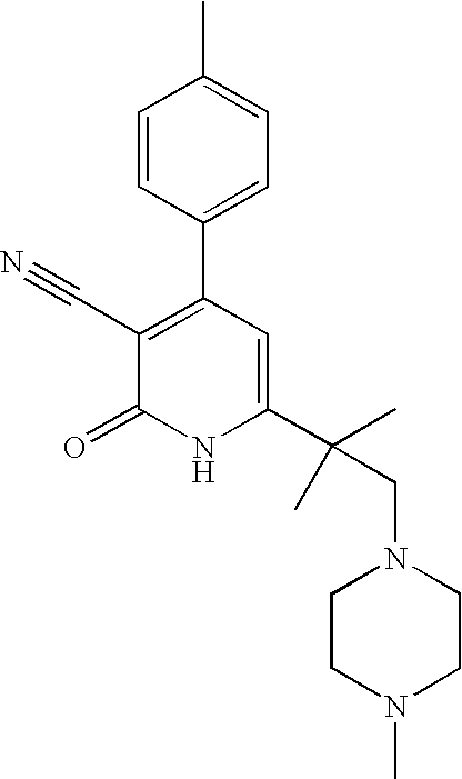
C1=CC(C2=C(C#N)C(=O)NC(C(CN3CCN(C)CC3)(C)C)=C2)=CC=C1C
